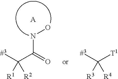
[#3]C(C(=O)NO)([R1])[R2].[A].[#3]C([T1])([R3])[R4]
